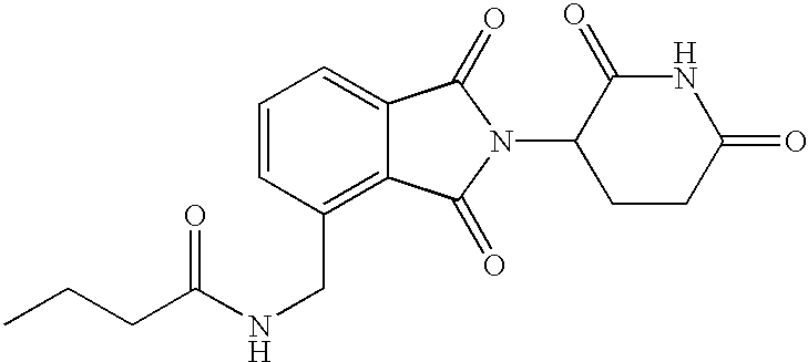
N1C(=O)CCC(N2C(=O)C3=CC=CC(CNC(=O)CCC)=C3C2=O)C1=O
